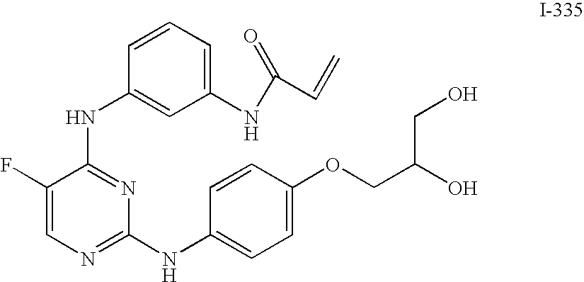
C1(NC(=O)C=C)=CC=CC(NC2=NC(NC3=CC=C(OCC(O)CO)C=C3)=NC=C2F)=C1
